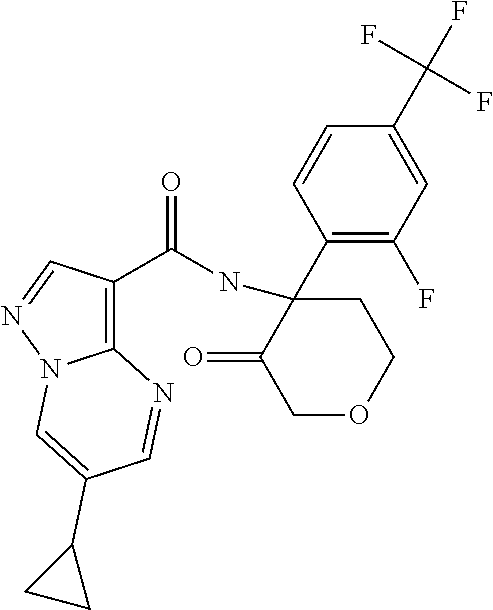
C12=C(C(NC3(C4=C(F)C=C(C(F)(F)F)C=C4)C(=O)COCC3)=O)C=NN1C=C(C1CC1)C=N2
